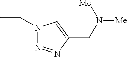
N1(CC)N=NC(CN([Me])[Me])=C1
